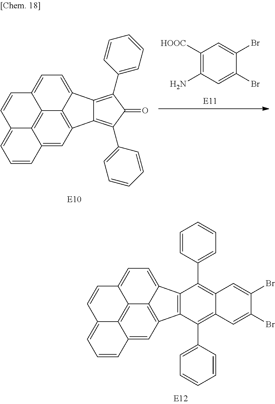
C1([HOOC])=C(N)C=C(Br)C(Br)=C1.C12=C3C4=CC5=C1C(=CC=C2C=CC3=CC=C4)C1=C(C2=CC=CC=C2)C(=O)C(C2=CC=CC=C2)=C15.C12=C3C4=CC5=C1C(=CC=C2C=CC3=CC=C4)C1=C5C(C2=CC=CC=C2)=C2C(=C1C1=CC=CC=C1)C=C(Br)C(Br)=C2
